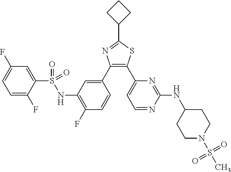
FC1=CC=C(F)C(S(NC2=C(F)C=CC(C3=C(C4=CC=NC(NC5CCN(S(C)(=O)=O)CC5)=N4)SC(C4CCC4)=N3)=C2)(=O)=O)=C1
